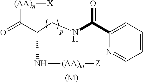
[(AA)n](C(C(CNC(C1=CC=CC=N1)=O)N[(AA)m][Z])=O)[X].[(M)]
